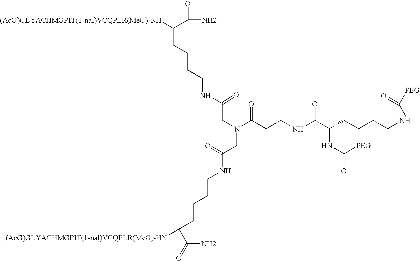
C(N)(C([(AcG)GLYACHMGPIT(1-nal)VCQPLR(MeG)-NH])CCCCNC(CN(CC(=O)NCCCCC(C(N)=O)[(AcG)GLYACHMGPIT(1-nal)VCQPLR(MeG)-HN])C(CCNC(C(CCCCNC([PEG])=O)NC(=O)[PEG])=O)=O)=O)=O
